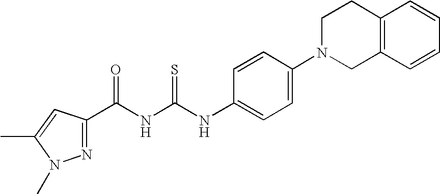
N1=C(C(NC(NC2=CC=C(N3CC4=C(CC3)C=CC=C4)C=C2)=S)=O)C=C(C)N1C
